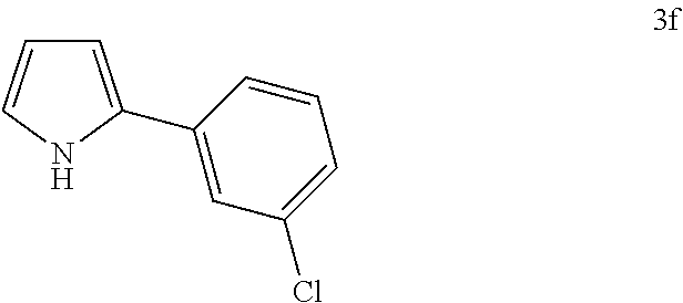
C1=C(C2=CC(Cl)=CC=C2)NC=C1
